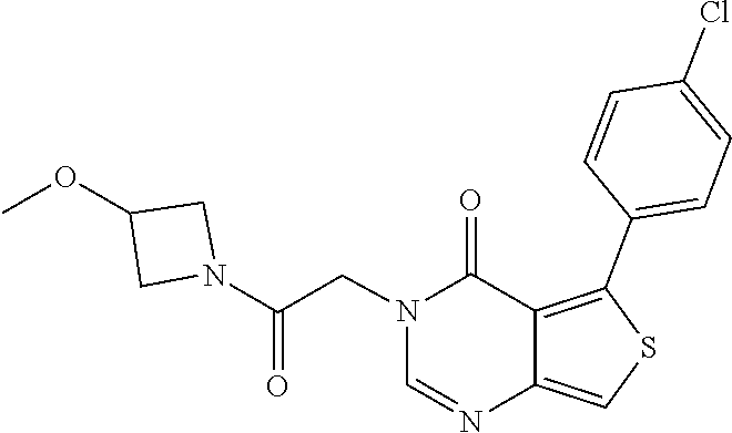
N1=CN(CC(N2CC(OC)C2)=O)C(=O)C2=C(C3=CC=C(Cl)C=C3)SC=C12
